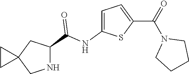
C12(CNC(C(NC3=CC=C(C(=O)N4CCCC4)S3)=O)C1)CC2
